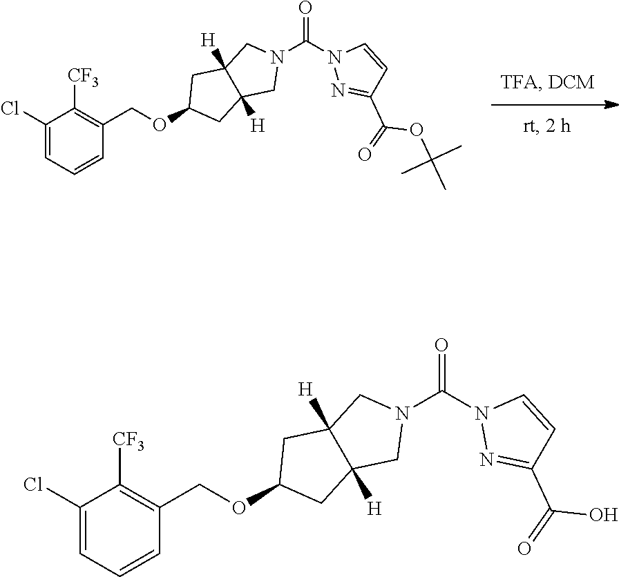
N1(C(=O)N2N=C(C(OC(C)(C)C)=O)C=C2)CC2([H])C([H])(C1)CC(OCC1=C([CF3])C(Cl)=CC=C1)C2.N1(C(=O)N2N=C(C(O)=O)C=C2)CC2([H])C([H])(C1)CC(OCC1=C([CF3])C(Cl)=CC=C1)C2
